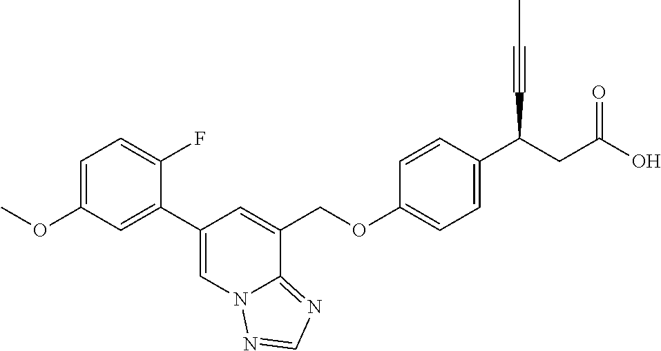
C1(C2=CC(OC)=CC=C2F)=CN2C(=NC=N2)C(COC2=CC=C(C(CC(O)=O)C#CC)C=C2)=C1
